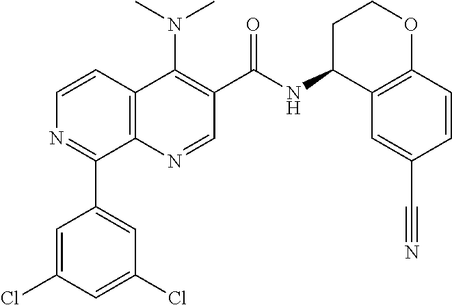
C12=C(N=CC(C(=O)NC3C4=C(OCC3)C=CC(C#N)=C4)=C1N(C)C)C(C1=CC(Cl)=CC(Cl)=C1)=NC=C2
